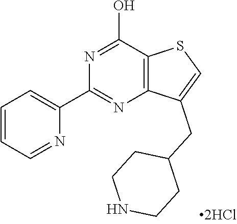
C1=CC=NC(C2=NC3=C(C(O)=N2)SC=C3CC2CCNCC2)=C1
